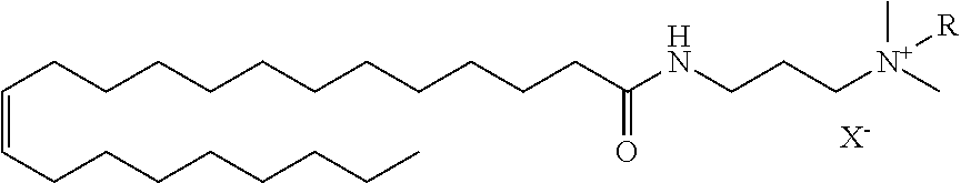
C(CCCCCCCCCCCC(=O)NCCC[N+](C)(C)[R])=CCCCCCCCC.[X-]
